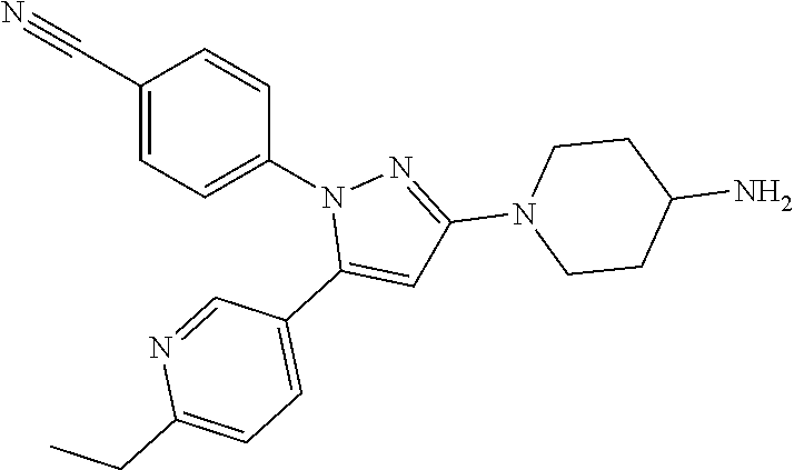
C1(C#N)=CC=C(N2C(C3=CC=C(CC)N=C3)=CC(N3CCC(N)CC3)=N2)C=C1
